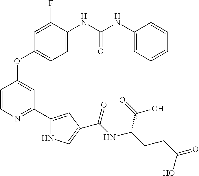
C1=CN=C(C2=CC(C(NC(CCC(=O)O)C(=O)O)=O)=CN2)C=C1OC1=CC=C(NC(NC2=CC(C)=CC=C2)=O)C(F)=C1
